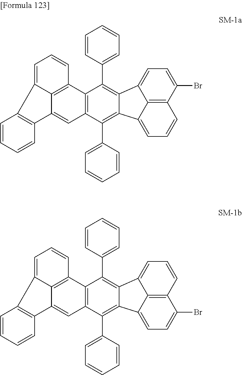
C12=C(C(C3=CC=CC=C3)=C3C(=C1C1=CC=CC=C1)C1=CC=CC4=C1C3=CC=C4Br)C=C1C3=C2C=CC=C3C2=C1C=CC=C2.C12=C(C(C3=CC=CC=C3)=C3C(=C1C1=CC=CC=C1)C1=CC=C(Br)C4=C1C3=CC=C4)C=C1C3=C2C=CC=C3C2=C1C=CC=C2
